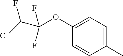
C1(C)=CC=C(OC(C(Cl)F)(F)F)C=C1
